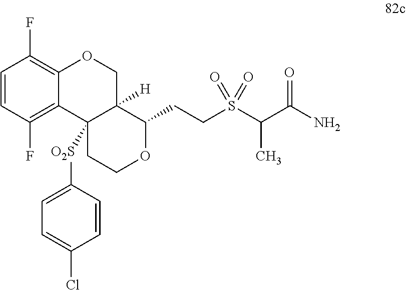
C1=CC(F)=C2C(=C1F)OCC1([H])C2([O2S]C2=CC=C(Cl)C=C2)CCOC1CCS(C(C(N)=O)C)(=O)=O
